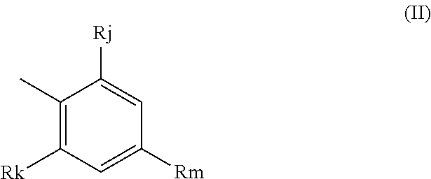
C1(C)=C([Rk])C=C([Rm])C=C1[Rj]
